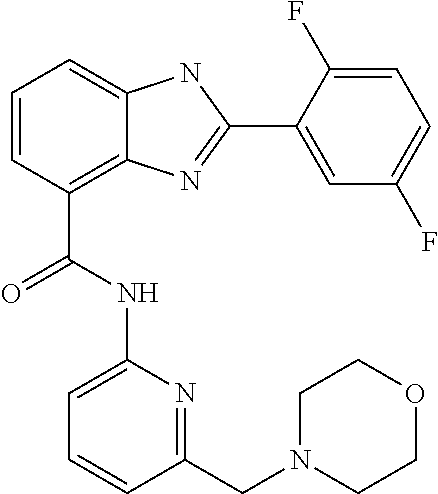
C1=CC(C(=O)NC2=CC=CC(CN3CCOCC3)=N2)=C2C(=C1)NC(C1=CC(F)=CC=C1F)=N2
